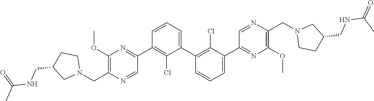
C1(C2=NC(OC)=C(CN3CCC(CNC(C)=O)C3)N=C2)=C(Cl)C(C2=C(Cl)C(C3=NC(OC)=C(CN4CCC(CNC(=O)C)C4)N=C3)=CC=C2)=CC=C1
